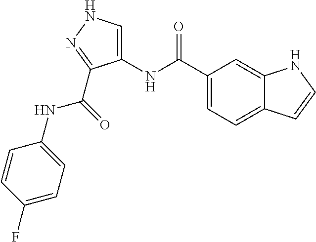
C1(C(NC2=CNN=C2C(NC2=CC=C(F)C=C2)=O)=O)=CC=C2C(=C1)NC=C2
